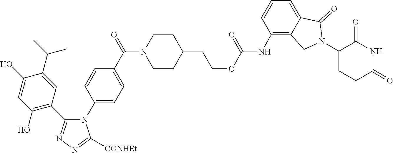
C1(N2C(C3=C(O)C=C(O)C(C(C)C)=C3)=NN=C2[CONHEt])=CC=C(C(N2CCC(CCOC(=O)NC3=C4C(=CC=C3)C(=O)N(C3CCC(=O)NC3=O)C4)CC2)=O)C=C1
